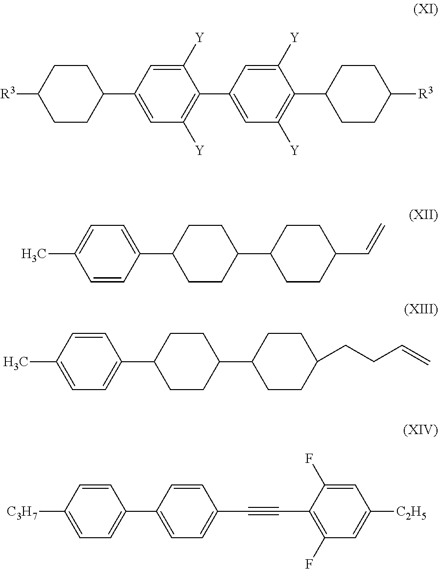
C1CC([R3])CCC1C1=CC([Y])=C(C2=CC([Y])=C(C3CCC([R3])CC3)C([Y])=C2)C([Y])=C1.C1=CC(C2CCC(C3CCC(C=C)CC3)CC2)=CC=C1C.C1=CC(C2CCC(C3CCC(CCC=C)CC3)CC2)=CC=C1C.C1=CC(C2=CC=C(C#CC3=C(F)C=C([C2H5])C=C3F)C=C2)=CC=C1[C3H7]
